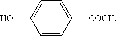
C1=CC([COOH])=CC=C1O
